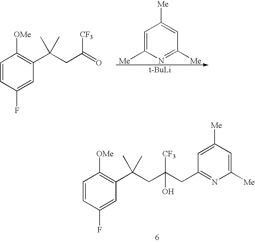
C(CC(CC1=NC([Me])=CC([Me])=C1)([CF3])O)(C1=C([OMe])C=CC(F)=C1)(C)C.C(CC(=O)[CF3])(C1=C([OMe])C=CC(F)=C1)(C)C.C1=C([Me])N=C([Me])C=C1[Me].[t-BuLi]
